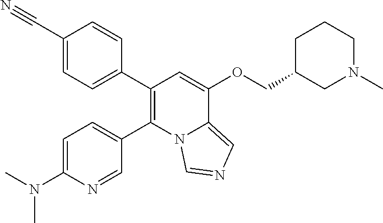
C1(C2=CC=C(C#N)C=C2)=C(C2=CC=C(N(C)C)N=C2)N2C(=CN=C2)C(OCC2CN(C)CCC2)=C1
